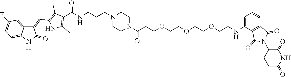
C1CN(CCCNC(C2=C(C)NC(C=C3C4=CC(F)=CC=C4NC3=O)=C2C)=O)CCN1C(=O)CCOCCOCCOCCNC1=CC=CC2=C1C(=O)N(C1C(=O)NC(=O)CC1)C2=O
